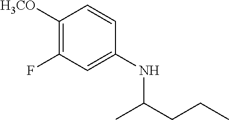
C1([H3CO])=C(F)C=C(NC(CCC)C)C=C1
